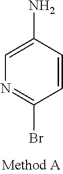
C1(N)=CN=C(Br)C=C1
